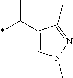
*C(C)C1=CN(C)N=C1C
